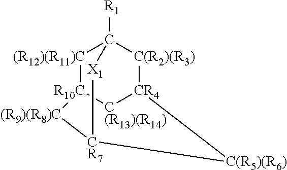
[(R12)(R11)C]1[R10C]2[C(R13)(R14)][CR4]3[C(R2)(R3)]C1([R1])[X1][CR7]([(R9)(R8)C]2)[C(R5)(R6)]3
